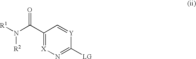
C1(C(N([R1])[R2])=O)=[X]N=C([LG])[Y]=C1
